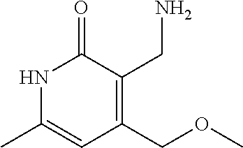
C(C1=C(COC)C=C(C)NC1=O)N
